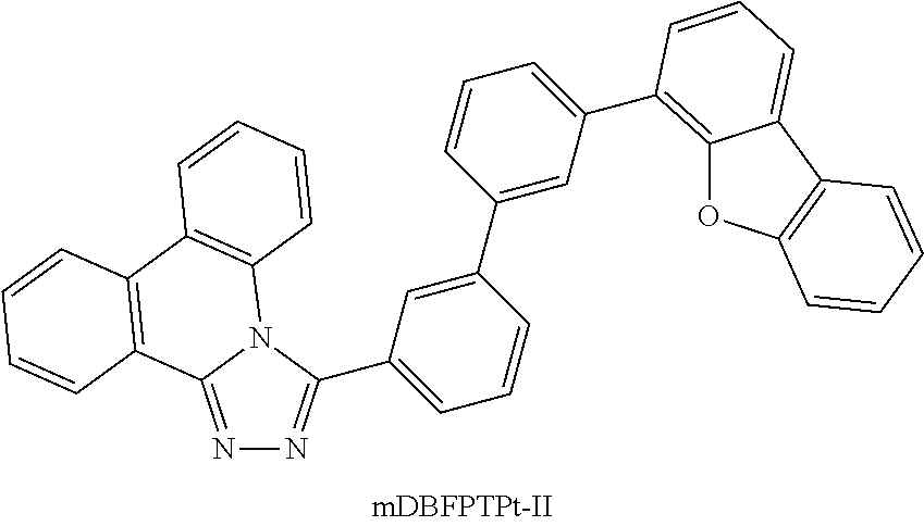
N1=C2N(C(C3=CC=CC(C4=CC(C5=C6OC7=C(C6=CC=C5)C=CC=C7)=CC=C4)=C3)=N1)C1=C(C3=C2C=CC=C3)C=CC=C1
